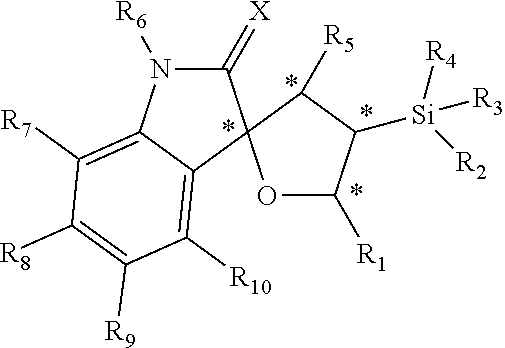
N1([R6])C(=[X])C2(C3=C([R10])C([R9])=C([R8])C([R7])=C13)OC([R1])C([Si]([R2])([R4])[R3])C2[R5]
